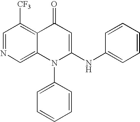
C1=NC=C2C(=C1[CF3])C(=O)C=C(NC1=CC=CC=C1)N2C1=CC=CC=C1
